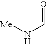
N(C=O)[Me]
